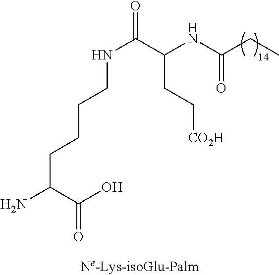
NC(CCCCNC(=O)C(NC(CC)=O)CC[CO2H])C(O)=O
